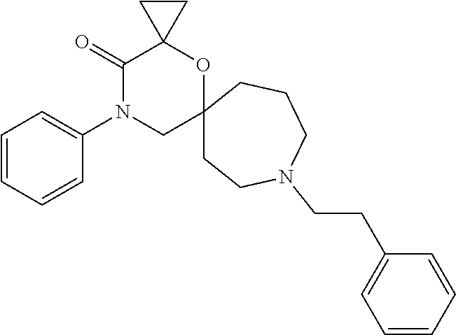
C1=CC=CC(N2C(=O)C3(OC4(C2)CCN(CCC2=CC=CC=C2)CCC4)CC3)=C1
